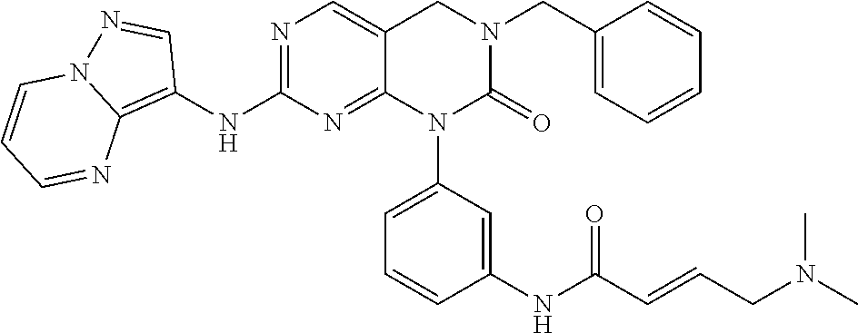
C1(NC2=NC=C3C(=N2)N(C2=CC=CC(NC(C=CCN(C)C)=O)=C2)C(=O)N(CC2=CC=CC=C2)C3)=C2N(N=C1)C=CC=N2
